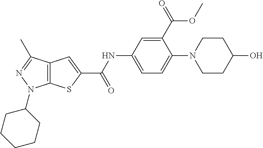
C12=C(C(C)=NN1C1CCCCC1)C=C(C(NC1=CC=C(N3CCC(O)CC3)C(C(=O)OC)=C1)=O)S2
